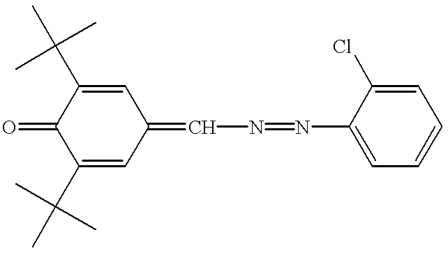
C1(C(C)(C)C)=CC(=CN=NC2=CC=CC=C2Cl)C=C(C(C)(C)C)C1=O
